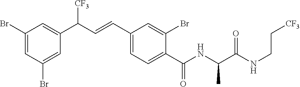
C1(Br)=CC(Br)=CC(C(C=CC2=CC=C(C(NC(C(NCC[CF3])=O)C)=O)C(Br)=C2)[CF3])=C1
